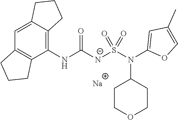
[Na].C1(NC([N-]S(N(C2=CC(C)=CO2)C2CCOCC2)(=O)=O)=O)=C2C(=CC3=C1CCC3)CCC2
